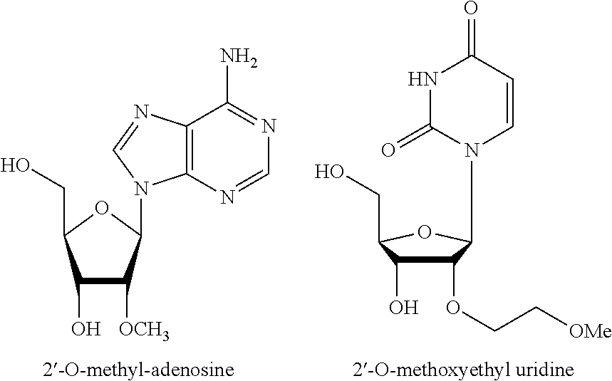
C12=C(N=CN=C1N)N(C1C([OCH3])C(O)C(CO)O1)C=N2.N1(C2C(OCC[OMe])C(O)C(CO)O2)C=CC(=O)NC1=O
